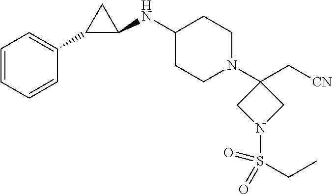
C1=CC=CC(C2C(NC3CCN(C4(C[CN])CN(S(CC)(=O)=O)C4)CC3)C2)=C1
